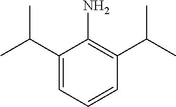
CC(C1=CC=CC(C(C)C)=C1N)C
